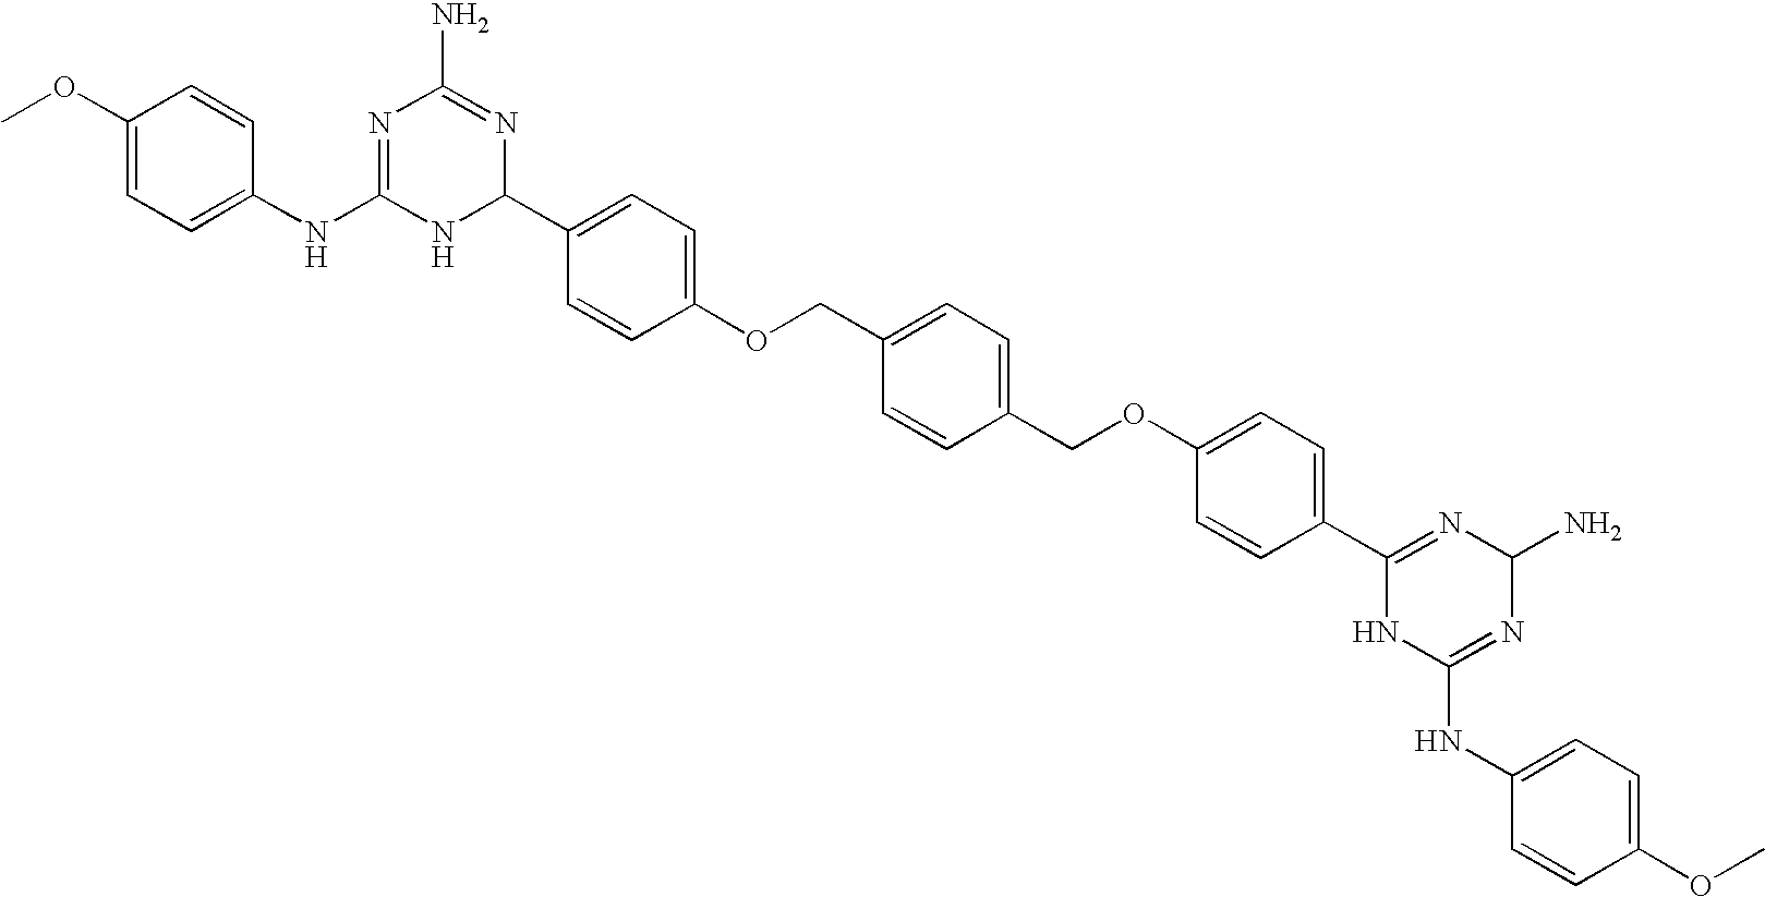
COC1=CC=C(NC2=NC(N)=NC(C3=CC=C(OCC4=CC=C(COC5=CC=C(C6=NC(N)N=C(NC7=CC=C(OC)C=C7)N6)C=C5)C=C4)C=C3)N2)C=C1
